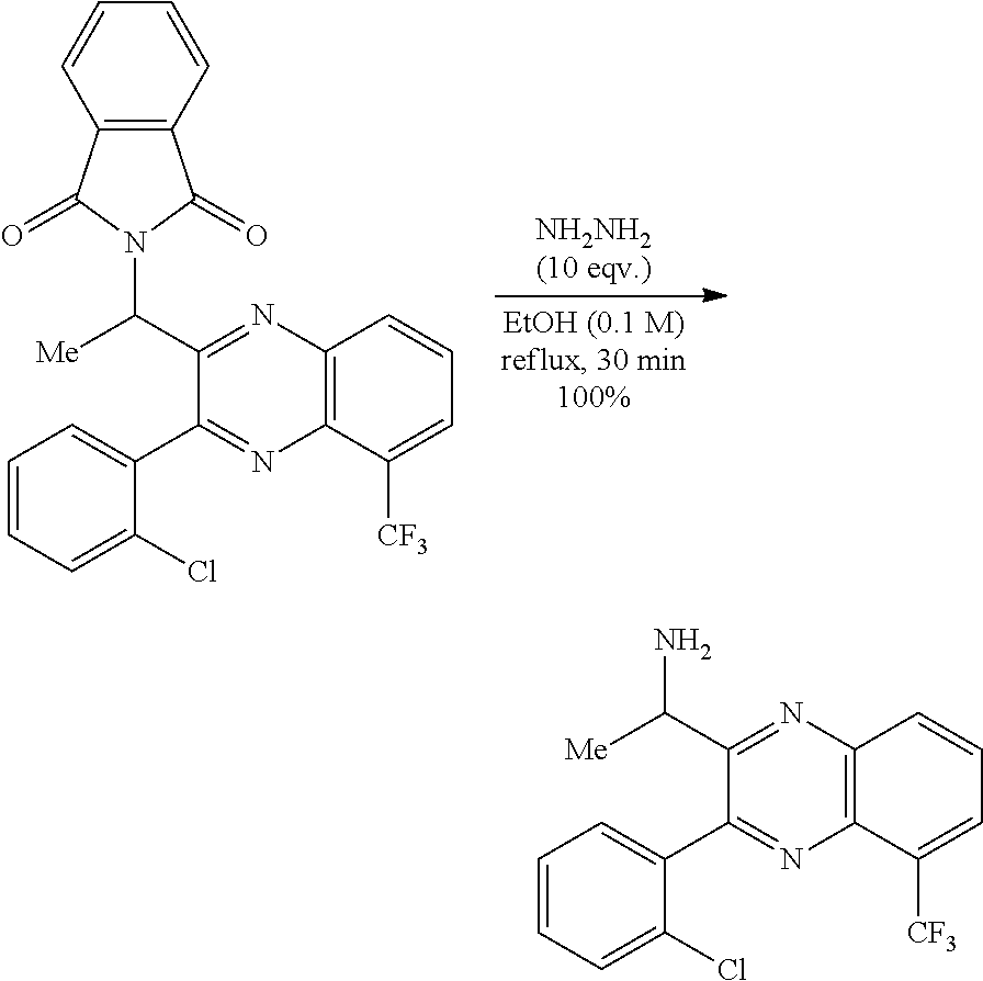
C12=C(C([CF3])=CC=C1)N=C(C1=CC=CC=C1Cl)C(C(N1C(=O)C3=C(C1=O)C=CC=C3)[Me])=N2.C12=C(C([CF3])=CC=C1)N=C(C1=CC=CC=C1Cl)C(C(N)[Me])=N2
